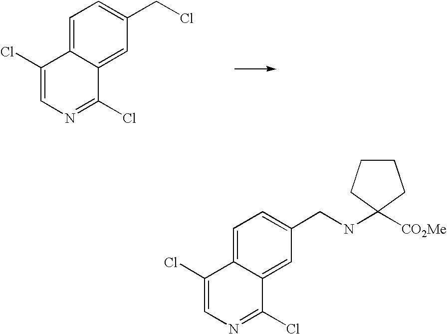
C1=C2C(=CC(CCl)=C1)C(Cl)=NC=C2Cl.C1=C2C(=CC(CNC3([CO2Me])CCCC3)=C1)C(Cl)=NC=C2Cl
